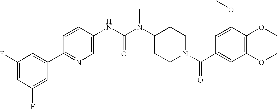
C1(F)=CC(F)=CC(C2=NC=C(NC(N(C3CCN(C(=O)C4=CC(OC)=C(OC)C(OC)=C4)CC3)C)=O)C=C2)=C1
